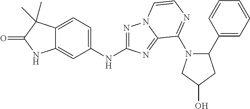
C1(C2=CC=CC=C2)N(C2=NC=CN3N=C(NC4=CC=C5C(=C4)NC(=O)C5(C)C)N=C32)CC(O)C1
